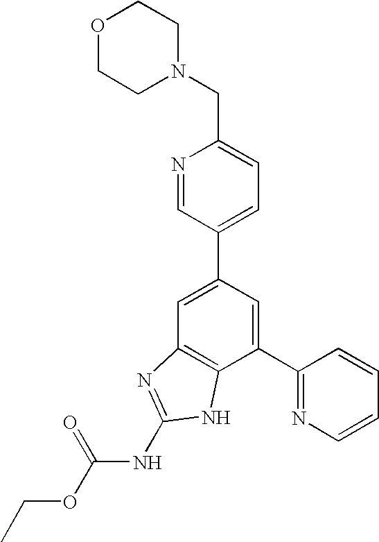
C1=C(C2=CC=C(CN3CCOCC3)N=C2)C=C(C2=NC=CC=C2)C2=C1N=C(NC(OCC)=O)N2
